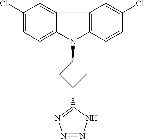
C1(Cl)=CC=C2C(=C1)C1=C(N2CCC(C)C2=NN=NN2)C=CC(Cl)=C1
